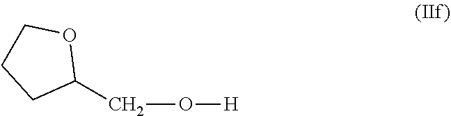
C1(CO[H])OCCC1
